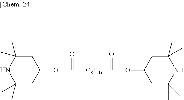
[C8H16](C(OC1CC(C)(C)NC(C)(C)C1)=O)C(=O)OC1CC(C)(C)NC(C)(C)C1
